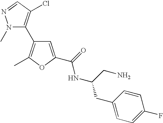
N1(C)C(C2=C(C)OC(C(NC(CN)CC3=CC=C(F)C=C3)=O)=C2)=C(Cl)C=N1
